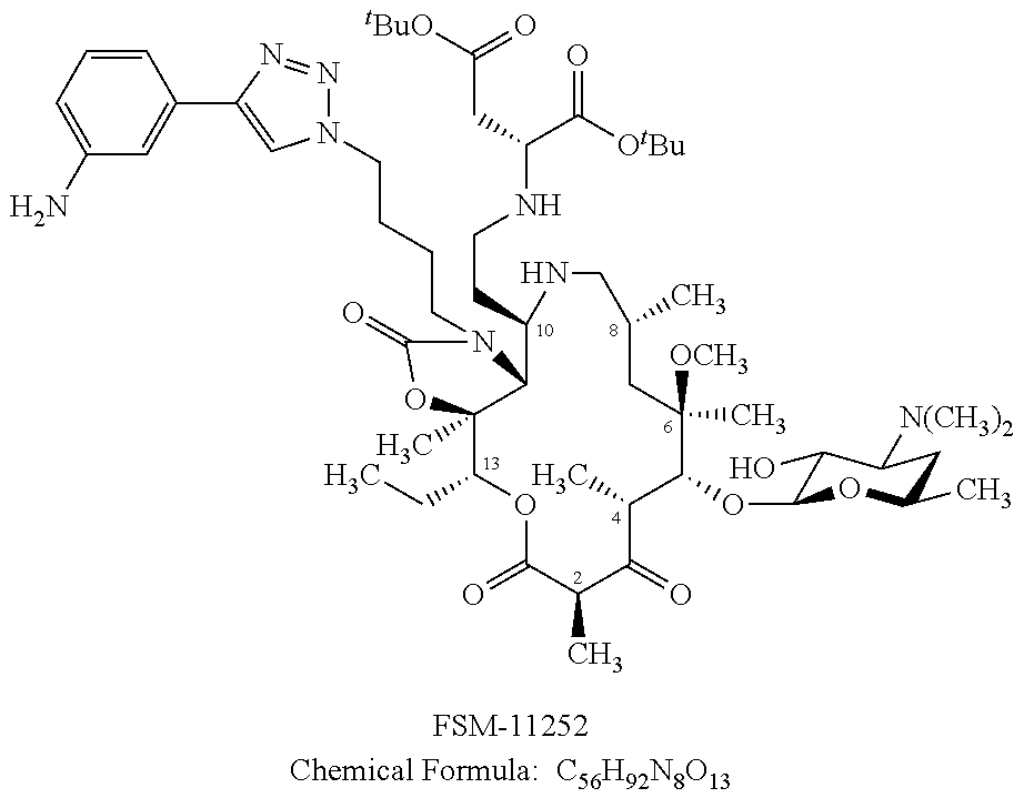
C12(C)C(CC)OC(=O)C(C)C(=O)C(C)C(OC3C(O)C([N(CH3)2])CC(C)O3)C(C)([OCH3])CC(C)CNC(CCNC(CC(=O)[tBuO])C(=O)[OtBu])C1N(CCCCN1N=NC(C3=CC(N)=CC=C3)=C1)C(=O)O2.[FSM-11252Chemical Formula:  C56H92N8O13]
